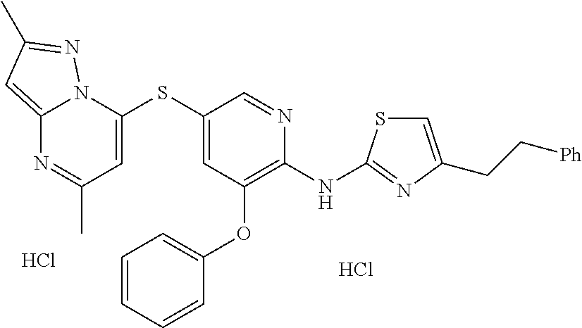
C1(SC2=CC(OC3=CC=CC=C3)=C(NC3=NC(CC[Ph])=CS3)N=C2)=CC(C)=NC2=CC(C)=NN12.Cl.Cl
